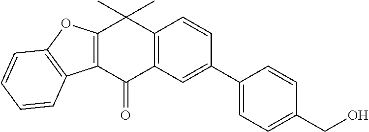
C12=C(C(C)(C)C3=C(C1=O)C1=C(O3)C=CC=C1)C=CC(C1=CC=C(CO)C=C1)=C2
